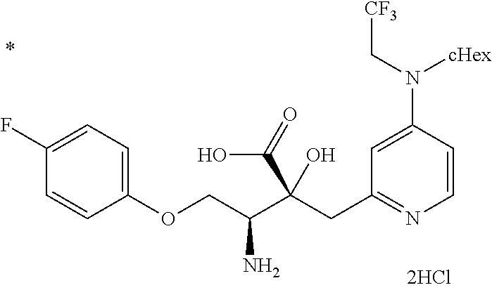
C1=CC(N([cHex])C[CF3])=CC(CC(C(COC2=CC=C(F)C=C2)N)(C(=O)O)O)=N1
